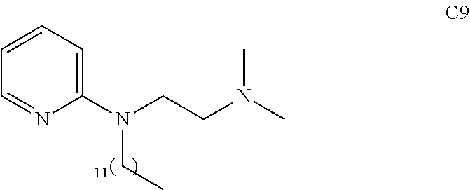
C1(N(CCN(C)C)CC)=CC=CC=N1
